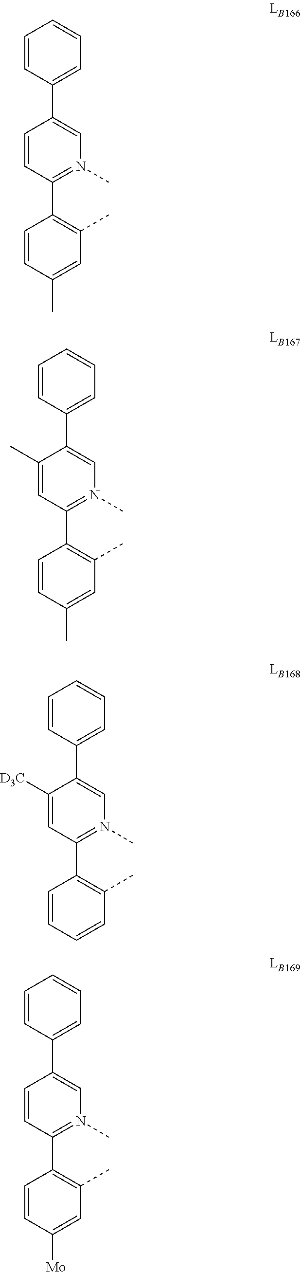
C1=CC=CC=C1C1=CN(C)=C(C2=C(C)C=C(C)C=C2)C=C1.C1=C(C2=CN(C)=C(C3=C(C)C=C(C)C=C3)C=C2C)C=CC=C1.C1=CC=CC=C1C1=CN(C)=C(C2=C(C)C=CC=C2)C=C1[D3C].C1(C2=C(C)C=C([Mo])C=C2)=N(C)C=C(C2=CC=CC=C2)C=C1
